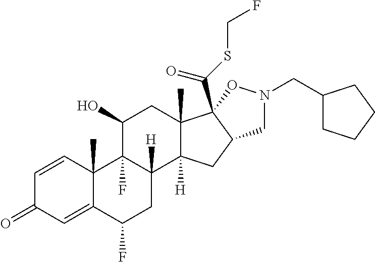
C1=CC2(C)C(=CC1=O)C(F)CC1([H])C2(F)C(O)CC2(C)C1([H])CC1C2(C(SCF)=O)ON(CC2CCCC2)C1
